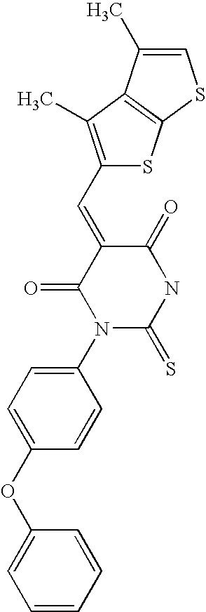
O=C1C(=CC2=C(C)C3=C(S2)SC=C3C)C(=O)N(C2=CC=C(OC3=CC=CC=C3)C=C2)C(=S)N1
